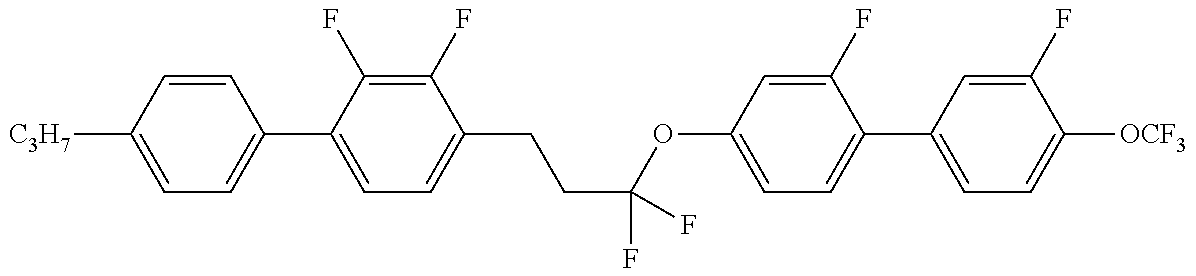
C1=C([C3H7])C=CC(C2=CC=C(CCC(OC3=CC=C(C4=CC=C([OCF3])C(F)=C4)C(F)=C3)(F)F)C(F)=C2F)=C1
